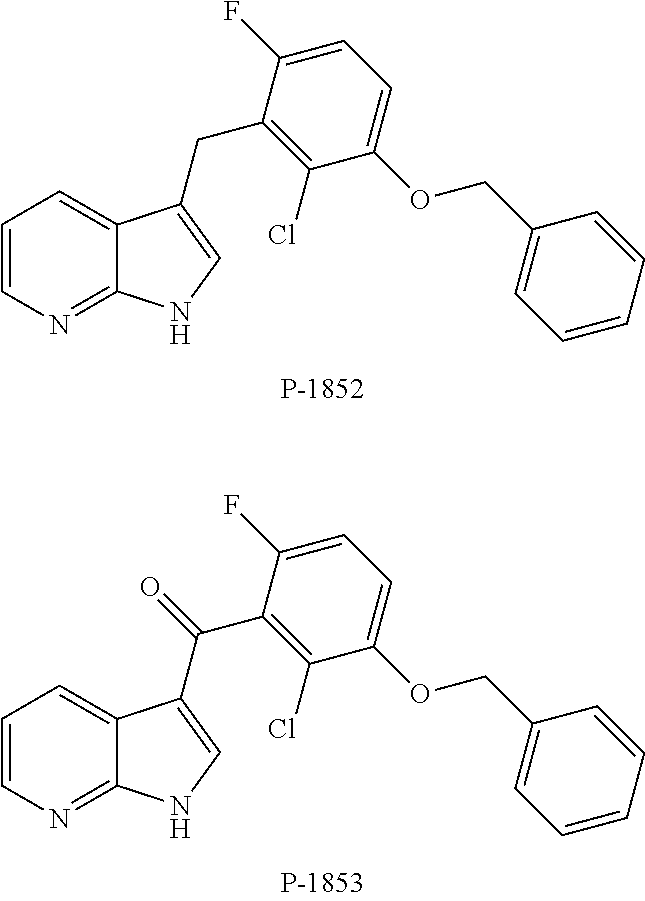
C1=C(F)C(CC2=CNC3=NC=CC=C32)=C(Cl)C(OCC2=CC=CC=C2)=C1.C1=C(F)C(C(=O)C2=CNC3=NC=CC=C32)=C(Cl)C(OCC2=CC=CC=C2)=C1
